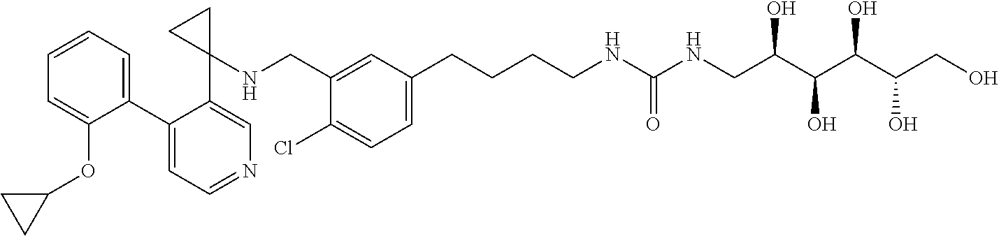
C1(C2=CC=CC=C2OC2CC2)=CC=NC=C1C1(NCC2=CC(CCCCNC(NCC(C(C(C(CO)O)O)O)O)=O)=CC=C2Cl)CC1
